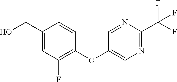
C1(OC2=CN=C(C(F)(F)F)N=C2)=C(F)C=C(CO)C=C1
